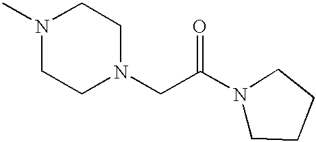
N1(C)CCN(CC(N2CCCC2)=O)CC1
